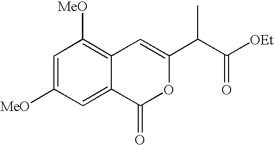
C1=C([MeO])C=C2C(=C1[MeO])C=C(C(C([OEt])=O)C)OC2=O
